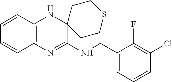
C1=CC2=C(C=C1)N=C(NCC1=CC=CC(Cl)=C1F)C1(N2)CCSCC1
